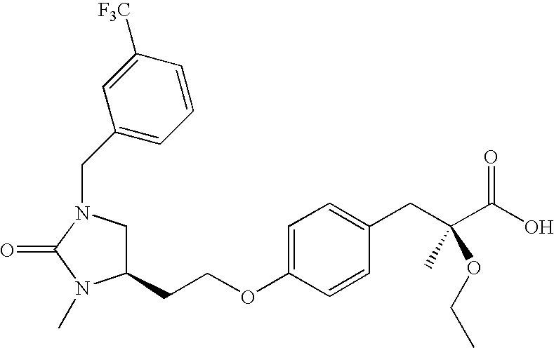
C1(CCOC2=CC=C(CC(C(O)=O)(C)OCC)C=C2)CN(CC2=CC=CC([F3C])=C2)C(=O)N1C
